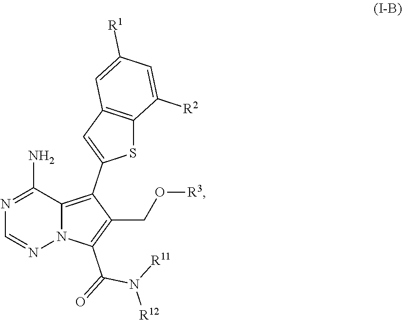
N1=C(N)C2=C(C3=CC4=C(S3)C([R2])=CC([R1])=C4)C(CO[R3])=C(C(N([R11])[R12])=O)N2N=C1
